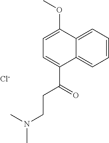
C12=CC=CC=C1C(C(CCN(C)C)=O)=CC=C2OC.[Cl-]
